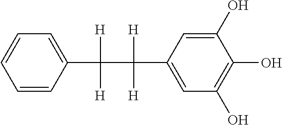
C1=CC(C([H])([H])C([H])(C2=CC(O)=C(O)C(O)=C2)[H])=CC=C1
